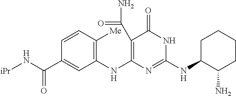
C1(C(N)=O)=C(NC2=C([Me])C=CC(C(N[iPr])=O)=C2)N=C(NC2C(N)CCCC2)NC1=O
